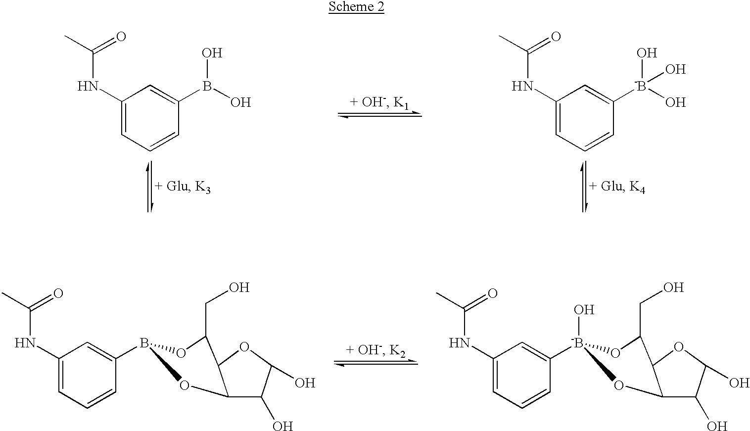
C1(NC(C)=O)=CC=CC(B(O)O)=C1.C1(NC(C)=O)=CC=CC([-B](O)(O)O)=C1.C1(NC(C)=O)=CC=CC(B2OC3C(O)C(O)OC3C(CO)O2)=C1.C1(NC(C)=O)=CC=CC([-B]2(O)OC3C(O)C(O)OC3C(CO)O2)=C1
